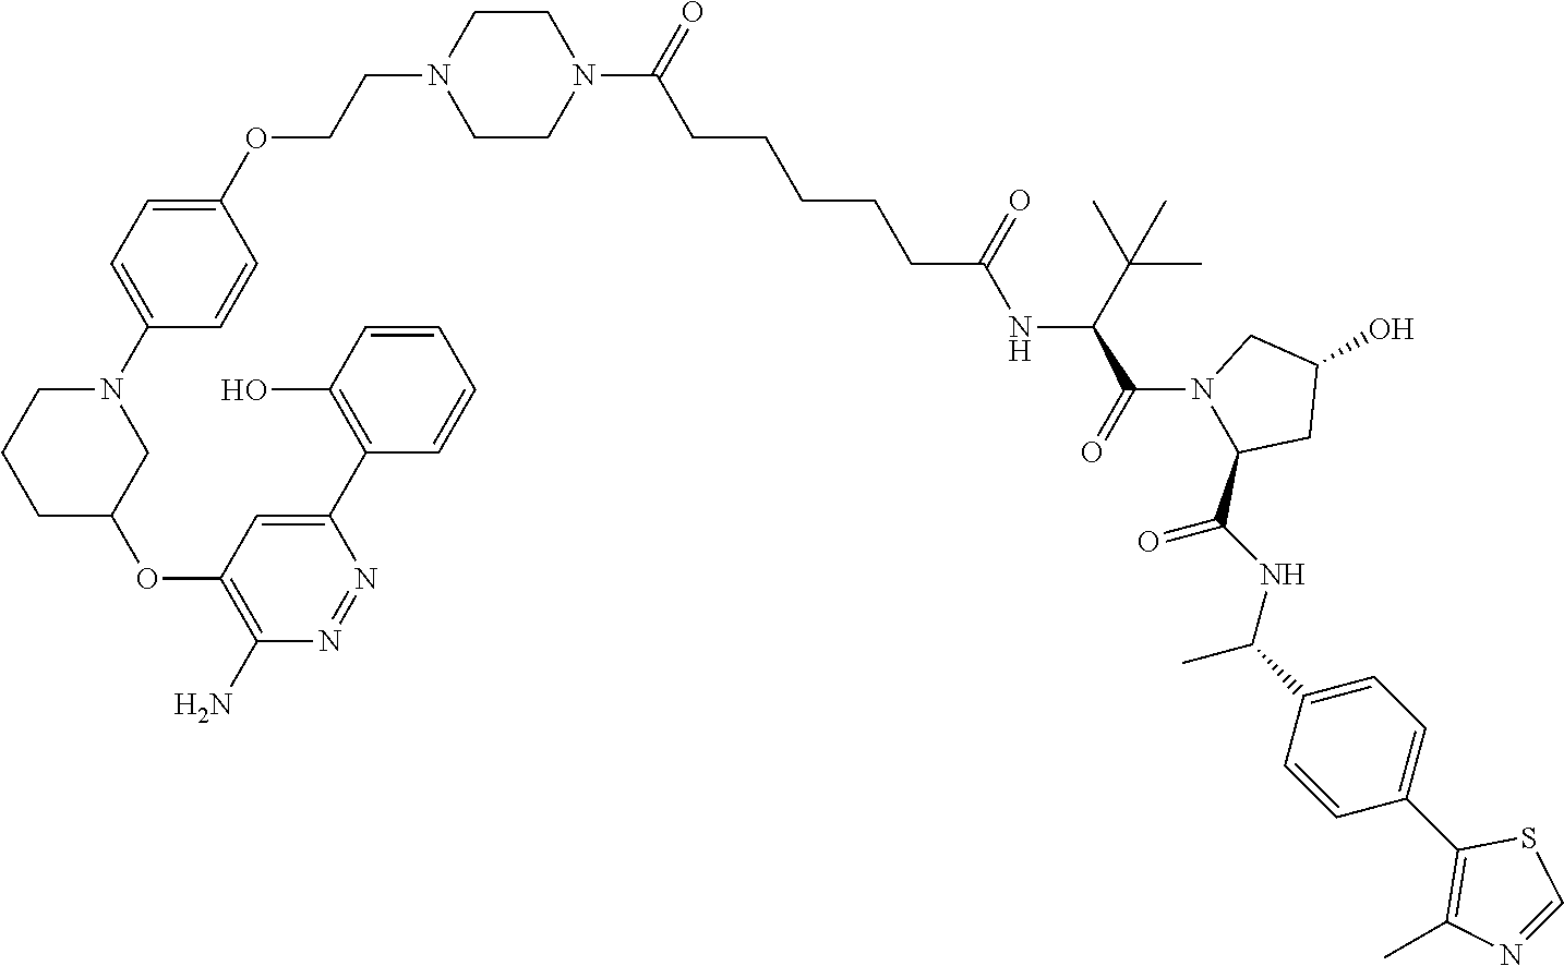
C1=C(N2CCCC(OC3=C(N)N=NC(C4=C(O)C=CC=C4)=C3)C2)C=CC(OCCN2CCN(C(CCCCCC(NC(C(N3C(C(=O)NC(C)C4=CC=C(C5=C(C)N=CS5)C=C4)CC(O)C3)=O)C(C)(C)C)=O)=O)CC2)=C1
